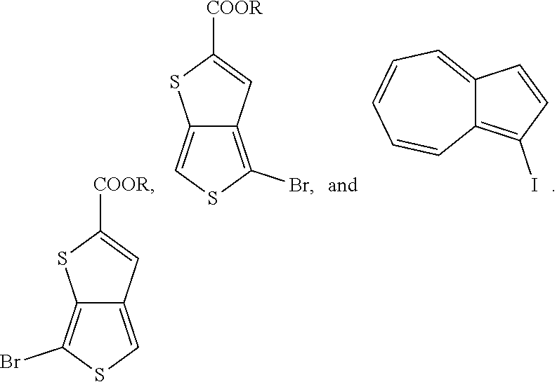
C12=C(I)C=CC1=CC=CC=C2.C12=C(Br)SC=C1C=C([COOR])S2.C12=CSC(Br)=C1C=C([COOR])S2
